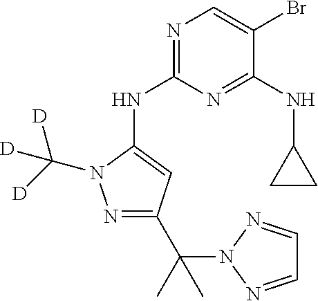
C1(NC2=NC=C(Br)C(NC3CC3)=N2)=CC(C(N2N=CC=N2)(C)C)=NN1C([D])([D])[D]
